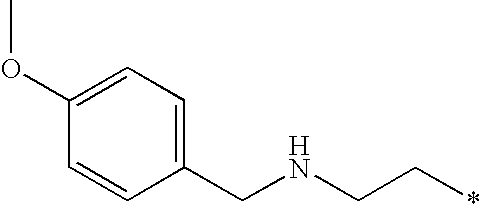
C1=CC(OC)=CC=C1CNCC*
